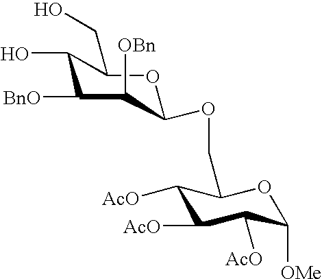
C1([AcO])C(COC2C([OBn])C([BnO])C(O)C(CO)O2)OC([OMe])C([AcO])C1[AcO]
